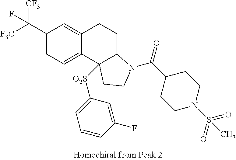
C(C1=CC=C2C(=C1)CCC1C2([O2S]C2=CC=CC(F)=C2)CCN1C(=O)C1CCN(S(=O)(=O)C)CC1)([F3C])([CF3])F
